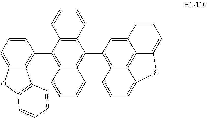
C1=CC=C2C(=C1C1=C3C(=C(C4=C5C6=C7C(=C4)C=CC=C7SC6=CC=C5)C4=C1C=CC=C4)C=CC=C3)C1=C(O2)C=CC=C1
